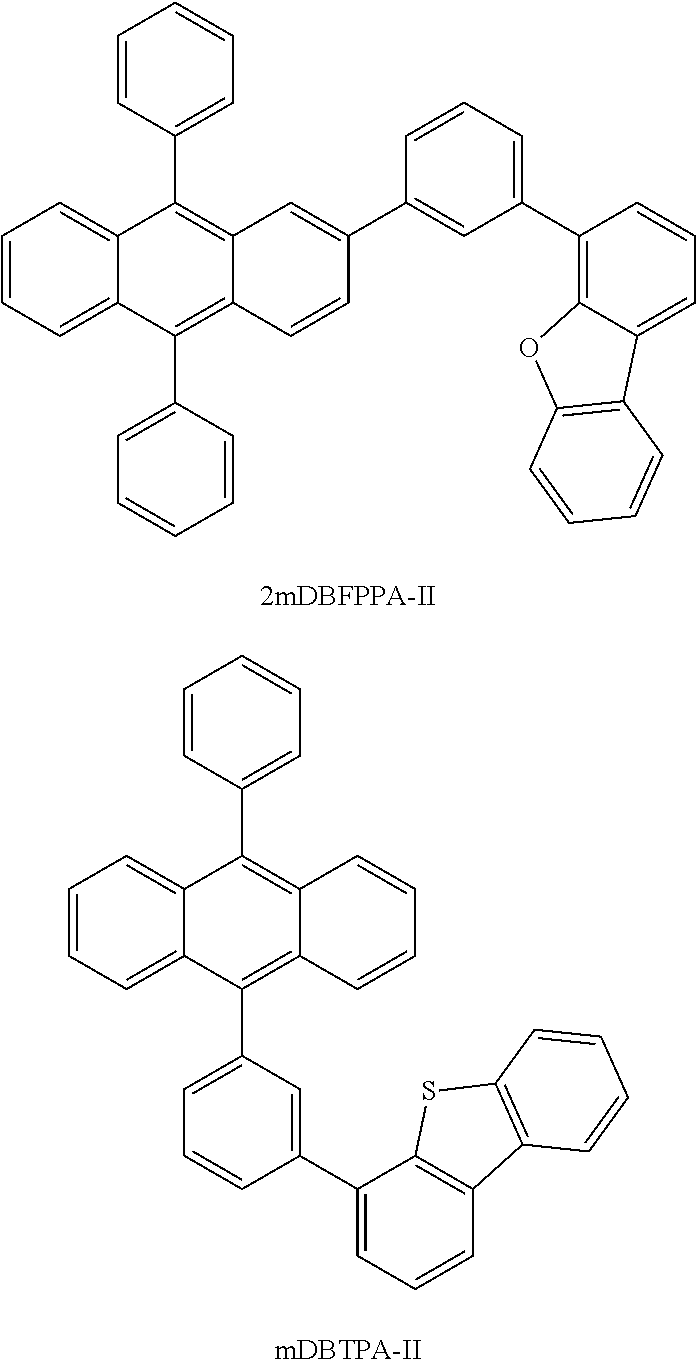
C1=CC=C2C(=C1)C(C1=CC=CC=C1)=C1C(=C2C2=CC=CC=C2)C=CC(C2=CC(C3=C4C(=CC=C3)C3=C(O4)C=CC=C3)=CC=C2)=C1.C1=CC=C2C(=C1)C(C1=CC=CC=C1)=C1C(=C2C2=CC=CC(C3=CC=CC4=C3SC3=C4C=CC=C3)=C2)C=CC=C1
